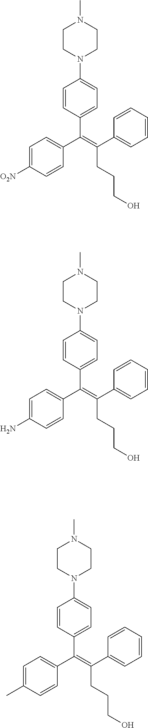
C(=C(C1=CC=CC=C1)CCCO)(C1=CC=C([O2N])C=C1)C1=CC=C(N2CCN(C)CC2)C=C1.C(=C(C1=CC=CC=C1)CCCO)(C1=CC=C(N)C=C1)C1=CC=C(N2CCN(C)CC2)C=C1.C(=C(C1=CC=CC=C1)CCCO)(C1=CC=C(C)C=C1)C1=CC=C(N2CCN(C)CC2)C=C1
